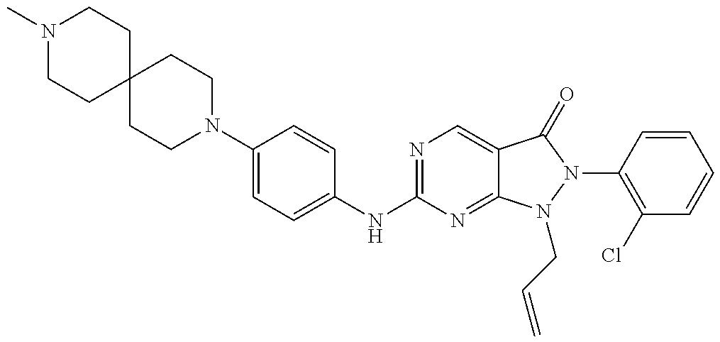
N1(C)CCC2(CC1)CCN(C1=CC=C(NC3=NC=C4C(=N3)N(CC=C)N(C3=C(Cl)C=CC=C3)C4=O)C=C1)CC2
